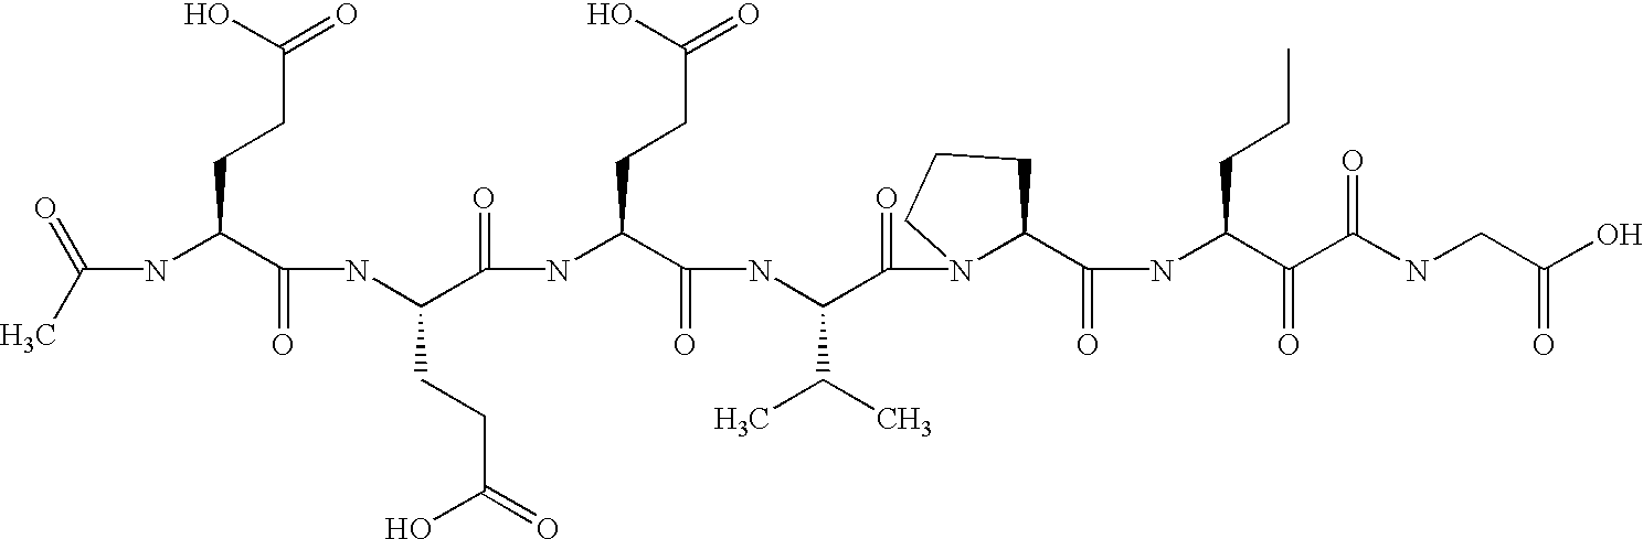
C(NC(C(NC(C(=O)NC(C(=O)NC(C(=O)N1C(C(=O)NC(C(=O)C(NCC(O)=O)=O)CCC)CCC1)C(C)C)CCC(O)=O)CCC(=O)O)=O)CCC(=O)O)(C)=O
